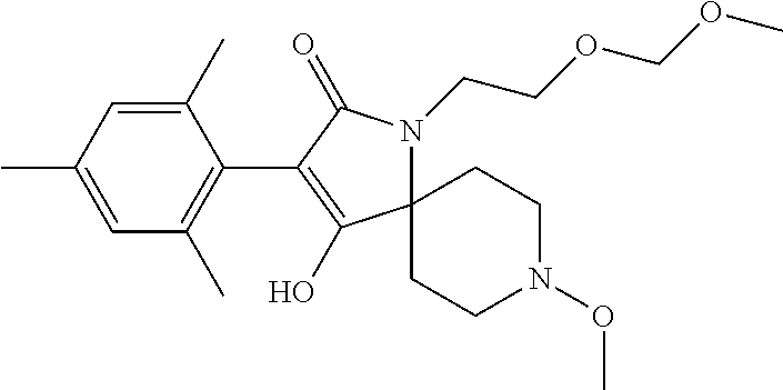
C12(N(CCOCOC)C(=O)C(C3=C(C)C=C(C)C=C3C)=C1O)CCN(OC)CC2
